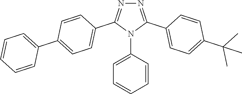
C1(C2=CC=C(C3=CC=CC=C3)C=C2)=NN=C(C2=CC=C(C(C)(C)C)C=C2)N1C1=CC=CC=C1
